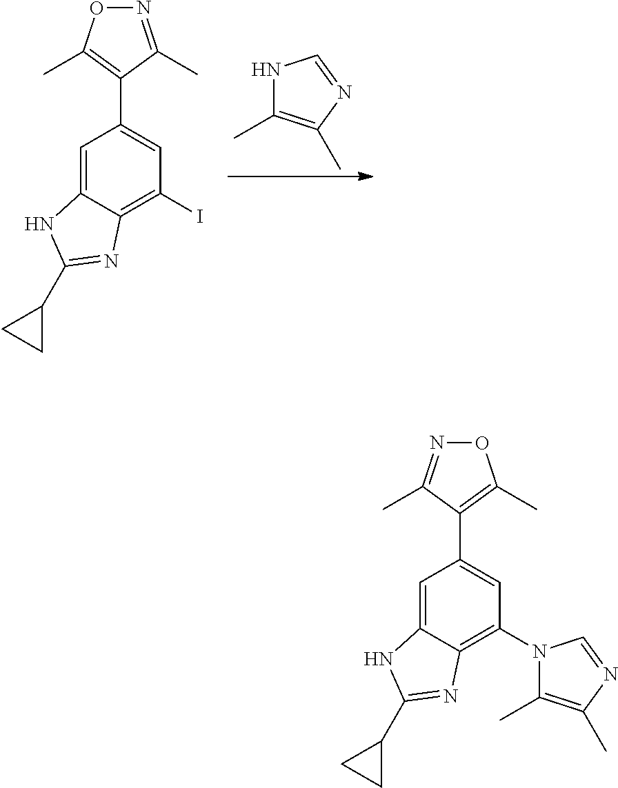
C1=C2C(=C(I)C=C1C1=C(C)ON=C1C)N=C(C1CC1)N2.N1C(C)=C(C)N=C1.C1=C2C(=C(N3C(C)=C(C)N=C3)C=C1C1=C(C)ON=C1C)N=C(C1CC1)N2
